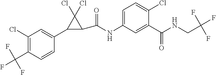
C1(Cl)=C(C(F)(F)F)C=CC(C2C(C(=O)NC3=CC=C(Cl)C(C(=O)NCC(F)(F)F)=C3)C2(Cl)Cl)=C1
